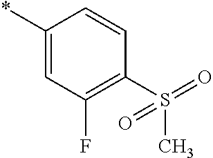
C1(*)=CC(F)=C(S(C)(=O)=O)C=C1
